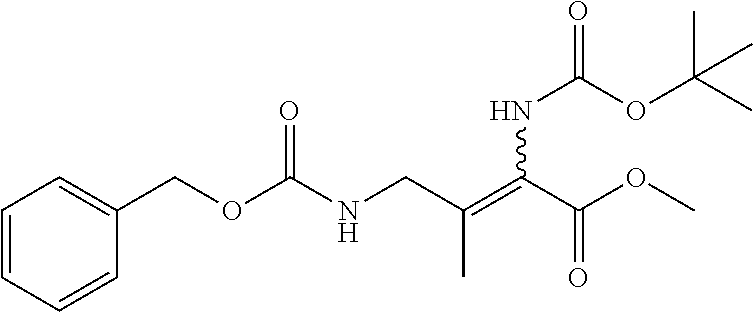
C1=CC=CC(COC(NCC(C)=C(C(=O)OC)NC(OC(C)(C)C)=O)=O)=C1
